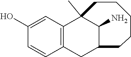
C1(O)=CC2=C(CC3C(N)C2(C)CCCCC3)C=C1
